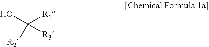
C([R1])(O)([R2])[R3]
